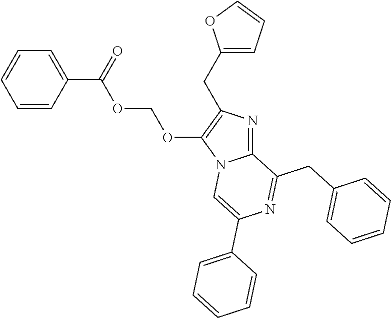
C1(C(=O)OCOC2=C(CC3=CC=CO3)N=C3N2C=C(C2=CC=CC=C2)N=C3CC2=CC=CC=C2)=CC=CC=C1
